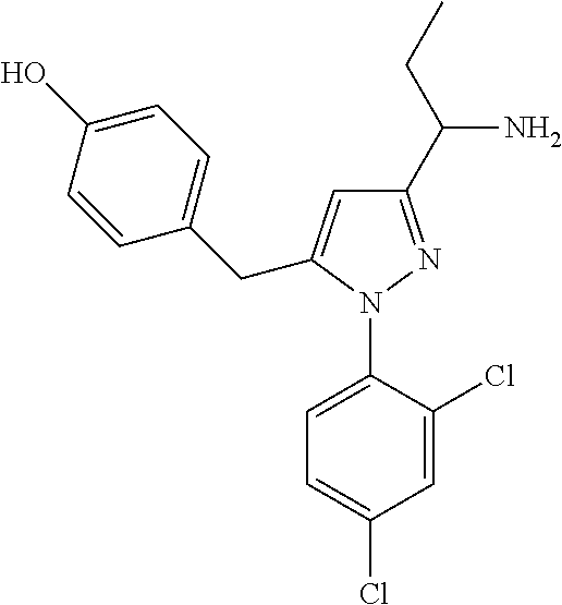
C1=C(N2N=C(C(N)CC)C=C2CC2=CC=C(O)C=C2)C(Cl)=CC(Cl)=C1
